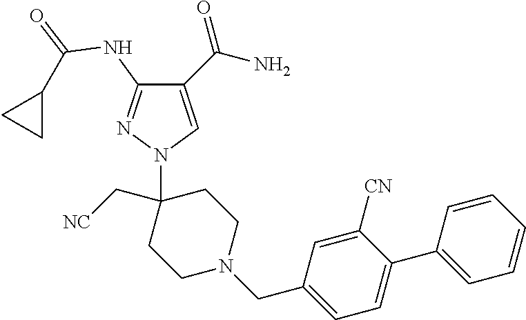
C1(C(N)=O)=CN(C2(C[NC])CCN(CC3=CC=C(C4=CC=CC=C4)C([CN])=C3)CC2)N=C1NC(=O)C1CC1
